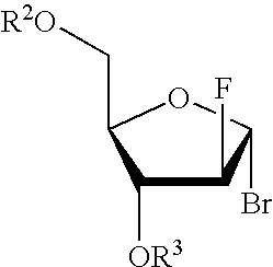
C1([OR3])C(F)C(Br)OC1C[R2O]
